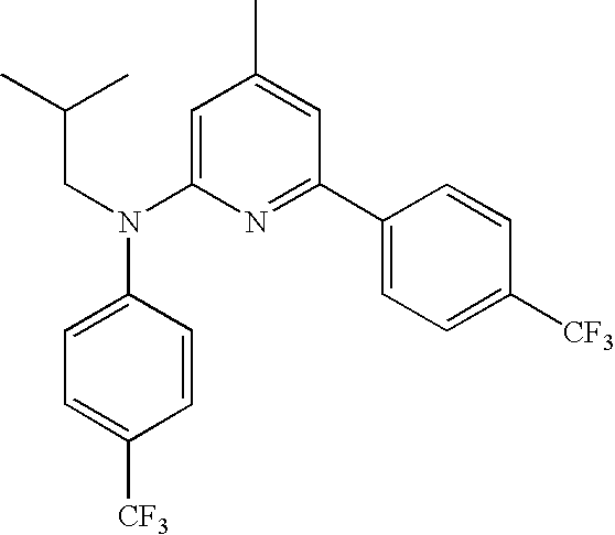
N(C1=CC=C([CF3])C=C1)(C1=CC(C)=CC(C2=CC=C([CF3])C=C2)=N1)CC(C)C
